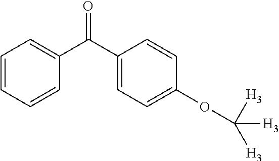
C1=CC=CC(C(C2=CC=C(OC([H3])([H3])[H3])C=C2)=O)=C1
